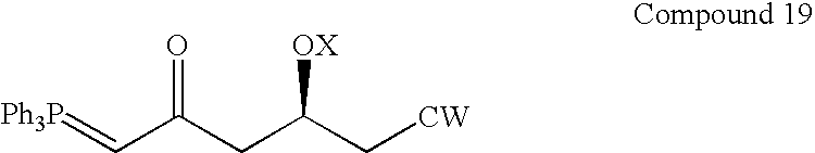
C(CC(C[CW])[OX])(C=[Ph3P])=O
